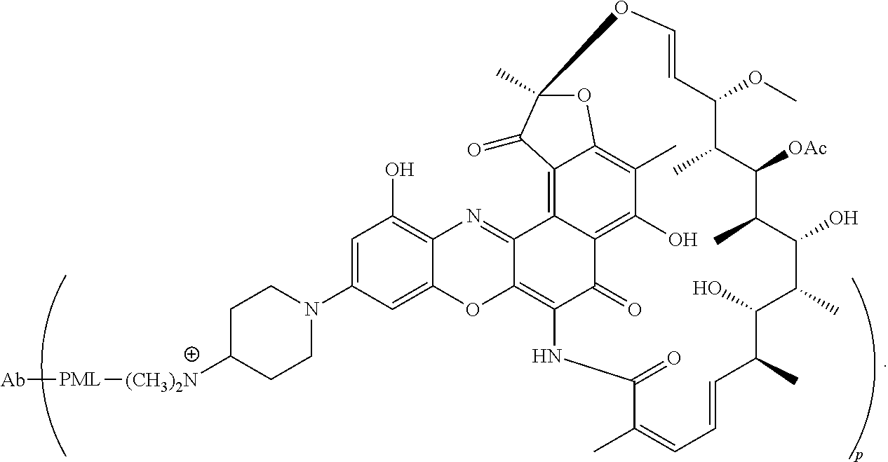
C1([OAc])C(C)C(OC)C=COC2(C)OC3=C(C)C(O)=C4C(=O)C(=C5C(=NC6=C(O)C=C(N7CCC([(CH3)2N][PML][Ab])CC7)C=C6O5)C4=C3C2=O)NC(=O)C(C)=CC=CC(C)C(O)C(C)C(O)C1C
